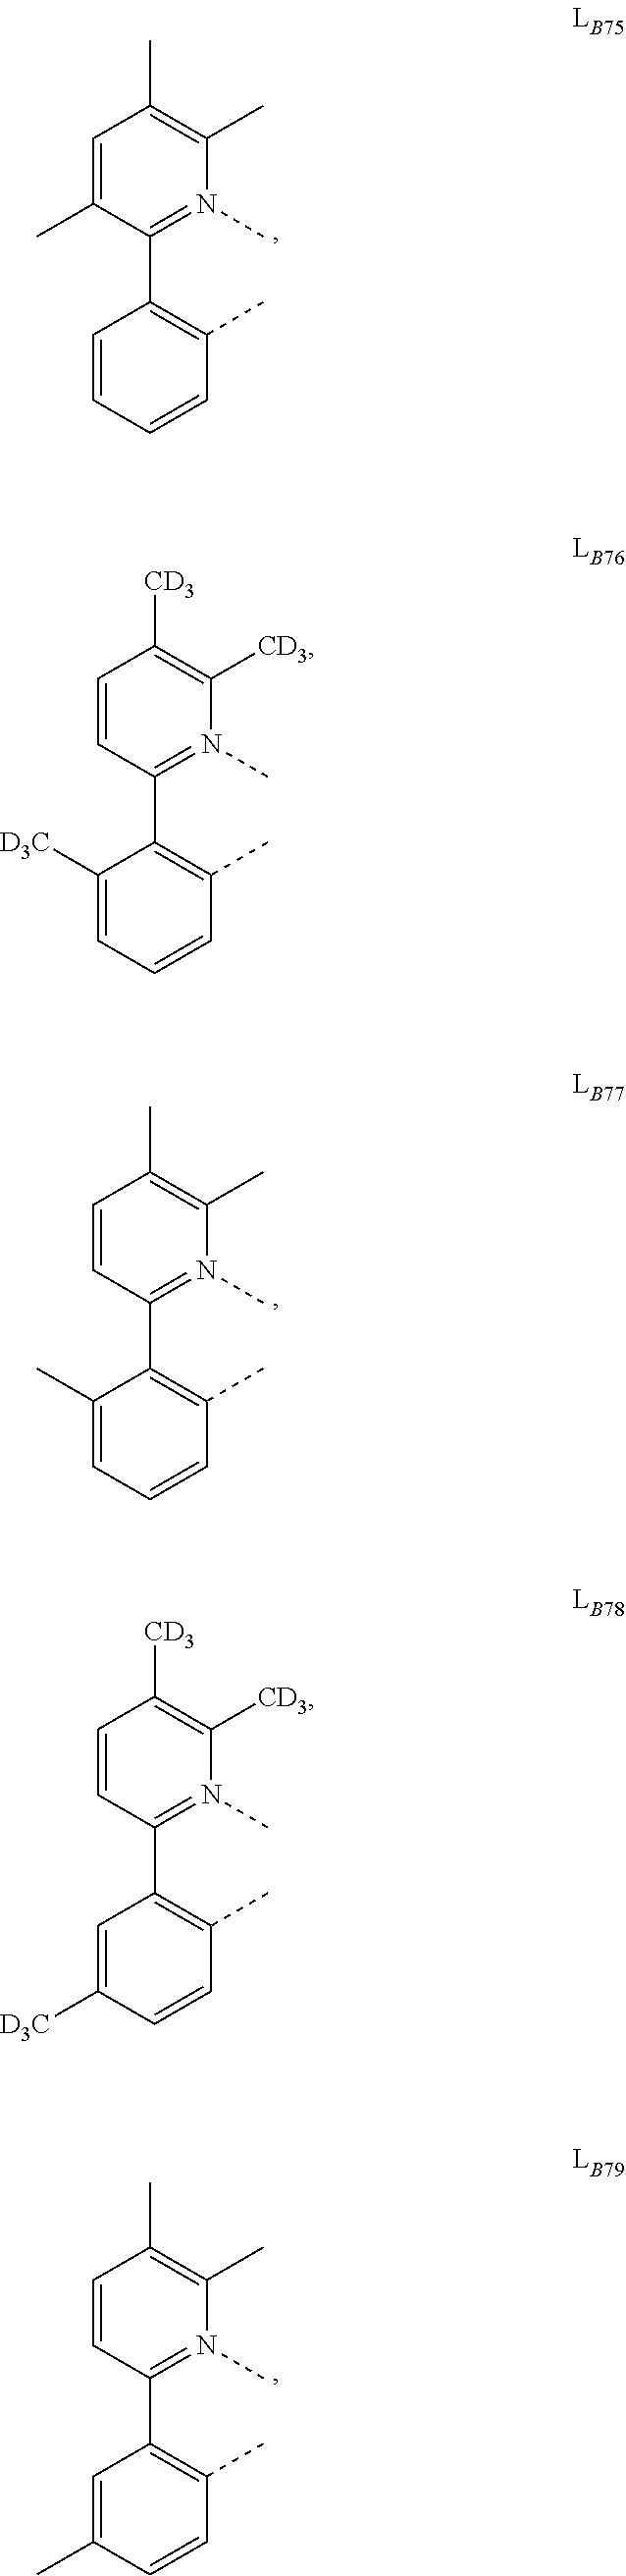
C1=C(C)C(C2=C(C)C=CC=C2)=N(C)C(C)=C1C.C1=CC(C2=C(C)C=CC=C2[D3C])=N(C)C([CD3])=C1[CD3].C1=CC(C2=C(C)C=CC=C2C)=N(C)C(C)=C1C.C1=CC(C2=C(C)C=CC([D3C])=C2)=N(C)C([CD3])=C1[CD3].C1=CC(C2=C(C)C=CC(C)=C2)=N(C)C(C)=C1C
